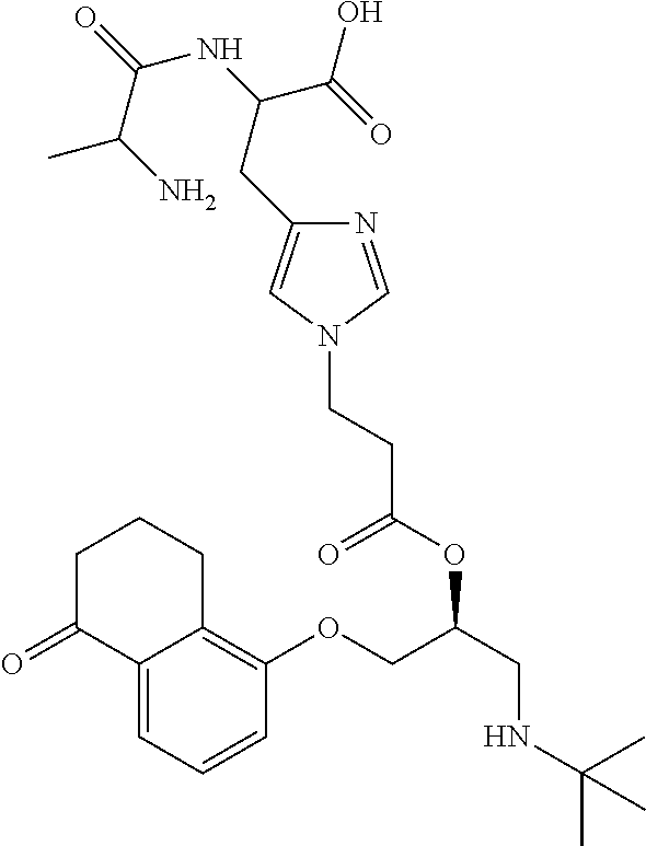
C12=CC=CC(OCC(CNC(C)(C)C)OC(CCN3C=NC(CC(NC(=O)C(N)C)C(=O)O)=C3)=O)=C1CCCC2=O
